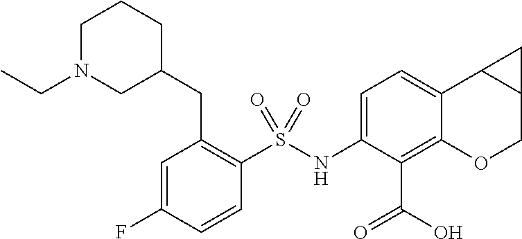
C1=C(F)C=CC(S(NC2=CC=C3C(=C2C(O)=O)OCC2C3C2)(=O)=O)=C1CC1CCCN(CC)C1
